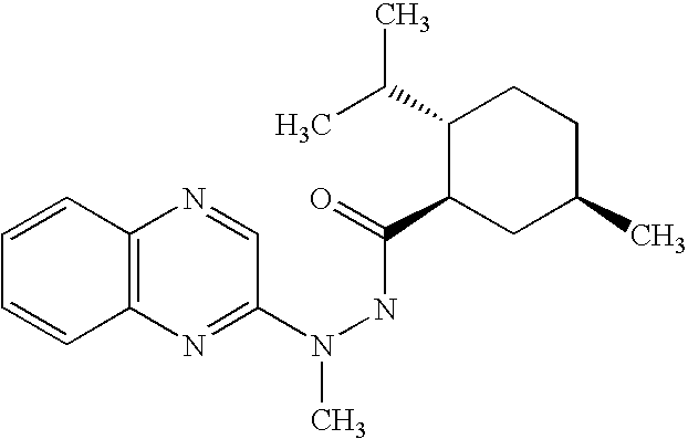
C1=CC2=C(C=C1)N=CC(N(NC(=O)C1CC(C)CCC1C(C)C)C)=N2
